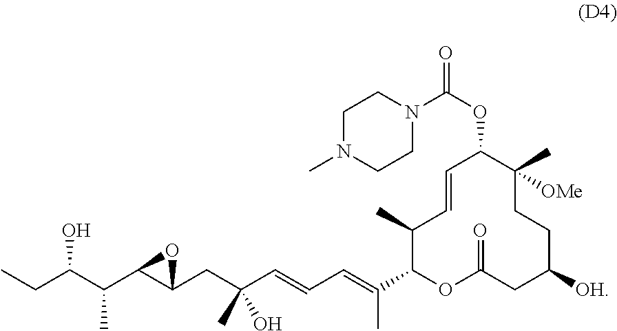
C1(C)C(C(=CC=CC(CC2C(C(C)C(CC)O)O2)(C)O)C)OC(=O)CC([OH])CCC(C)([OMe])C(OC(=O)N2CCN(C)CC2)C=C1
